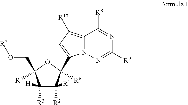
C1([R3])([H])C([R2])([R1])C(C2=CC([R10])=C3N2N=C([R9])N=C3[R8])([R6])OC1([R5])CO[R7]
